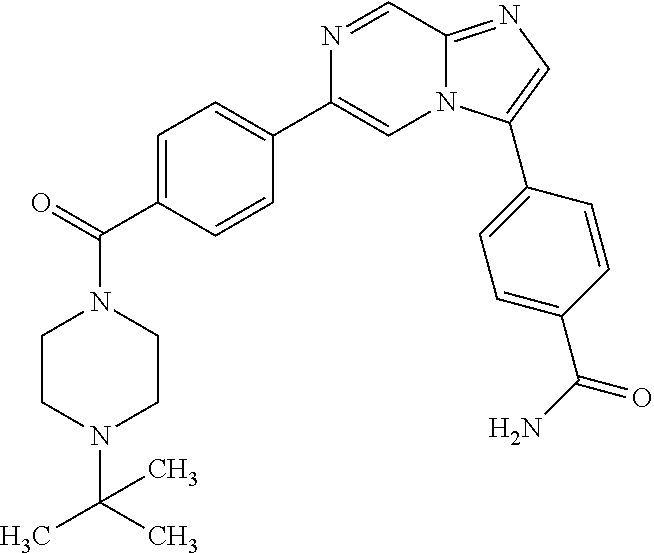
C1=C(C(=O)N2CCN(C(C)(C)C)CC2)C=CC(C2=CN3C(=NC=C3C3=CC=C(C(N)=O)C=C3)C=N2)=C1
